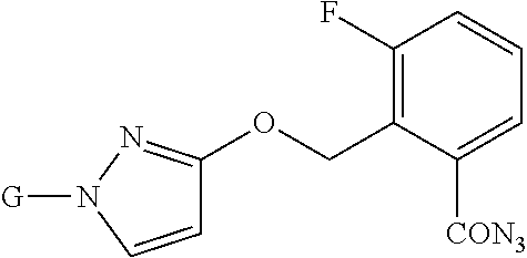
C1=CN([G])N=C1OCC1=C(F)C=CC=C1[CON3]
